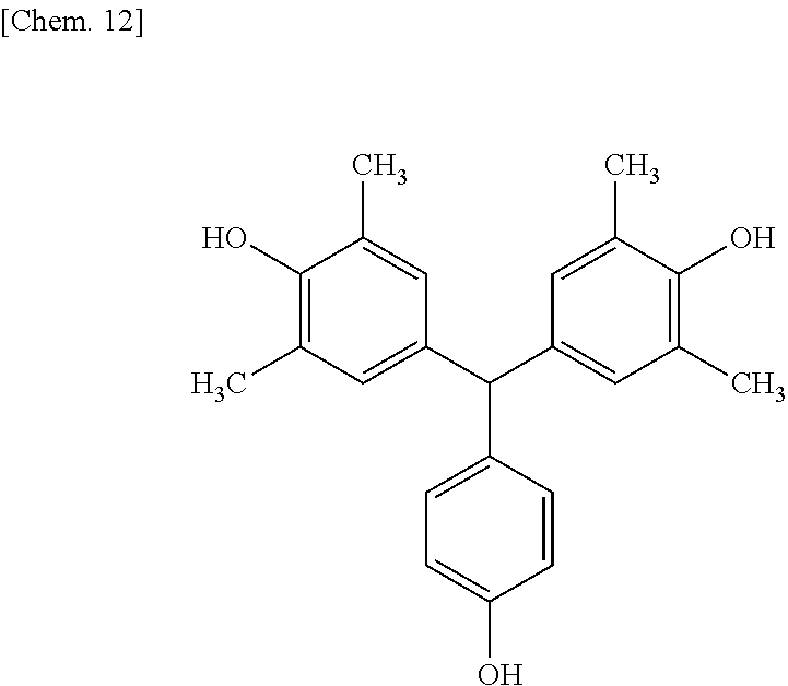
C1(O)=C(C)C=C(C(C2=CC(C)=C(O)C(C)=C2)C2=CC=C(O)C=C2)C=C1C
